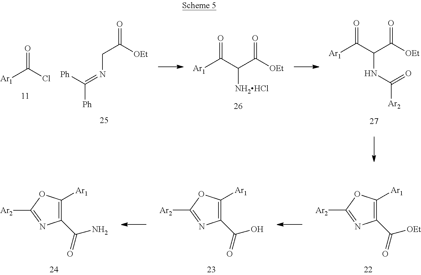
C1(C(O)=O)=C([Ar1])OC([Ar2])=N1.C1(C([OEt])=O)=C([Ar1])OC([Ar2])=N1.C1(C(=O)N)=C([Ar1])OC([Ar2])=N1.[Ar1]C(C(C([OEt])=O)NC([Ar2])=O)=O.[Ar1]C(C(C([OEt])=O)[NH2HCl])=O.[Ph]C(=NCC(=O)[OEt])[Ph].[Ar1]C(Cl)=O
